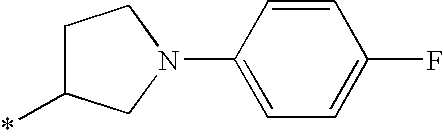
C1C(*)CN(C2=CC=C(F)C=C2)C1
